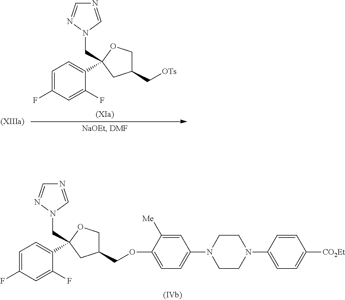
N1=CN(CC2(C3=CC=C(F)C=C3F)CC(COC3=CC=C(N4CCN(C5=CC=C([CO2Et])C=C5)CC4)C=C3[Me])CO2)N=C1.N1=CN(CC2(C3=CC=C(F)C=C3F)CC(C[OTs])CO2)N=C1
